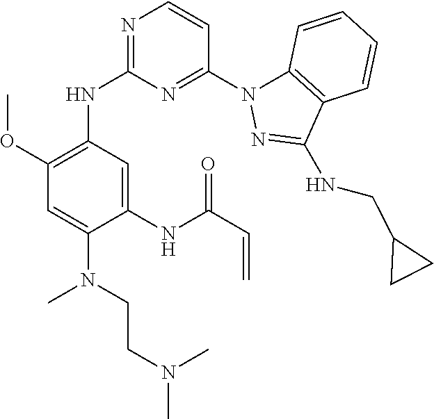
C1(NC2=NC=CC(N3C4=C(C(NCC5CC5)=N3)C=CC=C4)=N2)=C(OC)C=C(N(CCN(C)C)C)C(NC(C=C)=O)=C1
